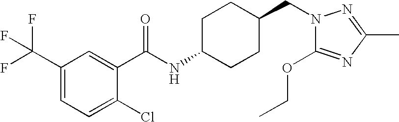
C1(C(F)(F)F)=CC=C(Cl)C(C(NC2CCC(CN3C(OCC)=NC(C)=N3)CC2)=O)=C1
